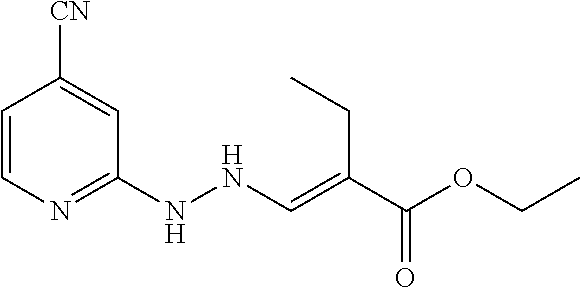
N(C=C(C(OCC)=O)CC)NC1=NC=CC([CN])=C1
